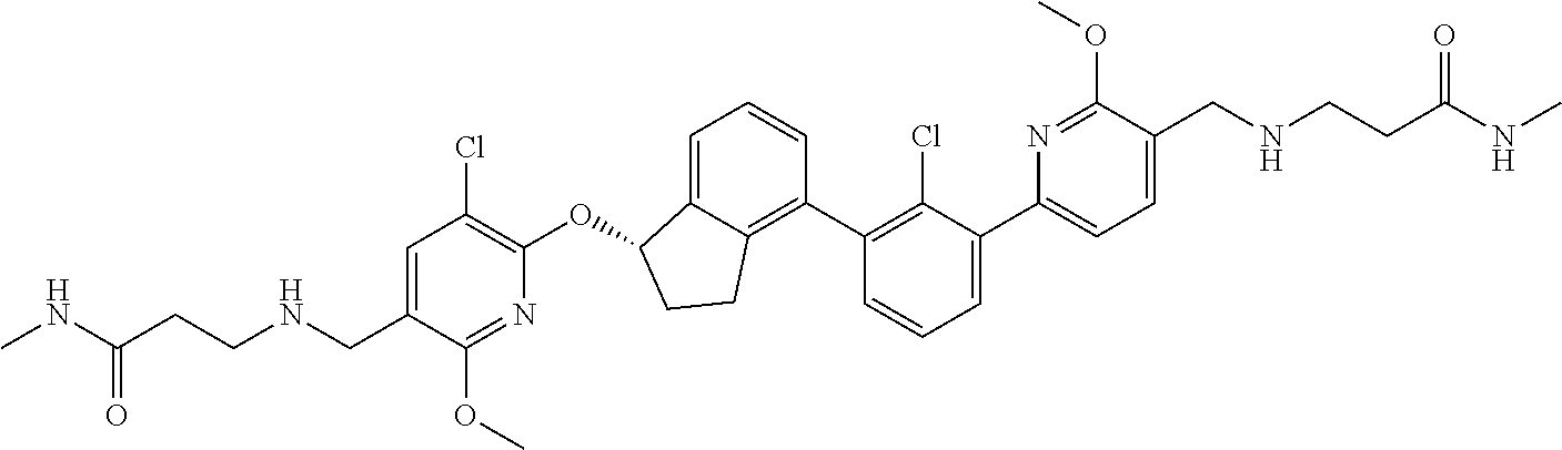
O(C1C2=CC=CC(C3=C(Cl)C(C4=CC=C(CNCCC(NC)=O)C(OC)=N4)=CC=C3)=C2CC1)C1=C(Cl)C=C(CNCCC(NC)=O)C(OC)=N1
